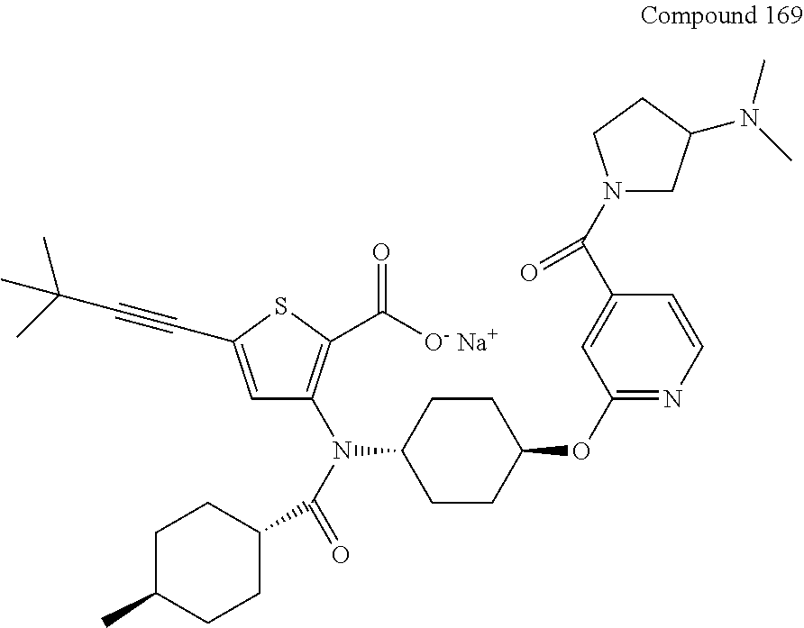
C1=C(C#CC(C)(C)C)SC(C([O- Na+])=O)=C1N(C(=O)C1CCC(C)CC1)C1CCC(OC2=NC=CC(C(=O)N3CC(N(C)C)CC3)=C2)CC1
